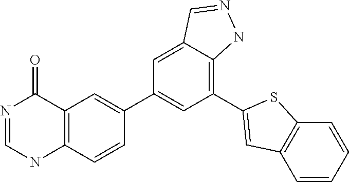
C12=C(C=C(C3=CC(C4=CC5=C(C=CC=C5)S4)=C4C(=C3)C=NN4)C=C1)C(=O)N=CN2
